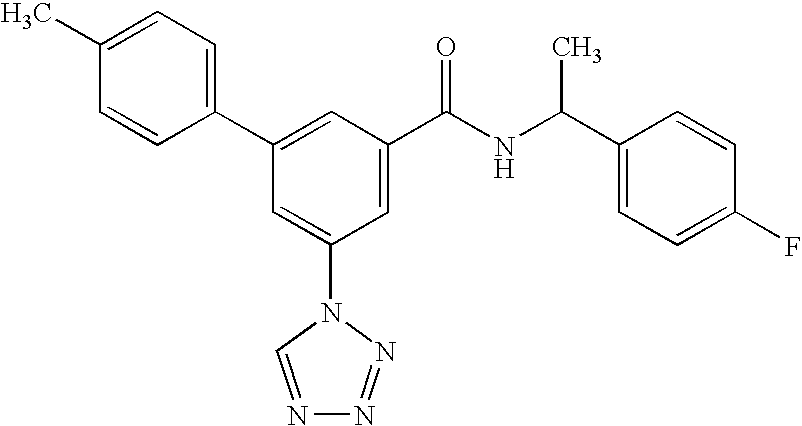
C1(C2=CC(C(NC(C3=CC=C(F)C=C3)C)=O)=CC(N3C=NN=N3)=C2)=CC=C(C)C=C1
